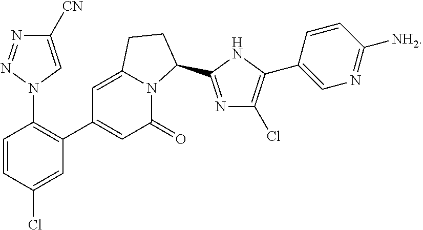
N1(C2=C(C3=CC(=O)N4C(=C3)CCC4C3=NC(Cl)=C(C4=CN=C([NH2])C=C4)N3)C=C(Cl)C=C2)N=NC([CN])=C1
